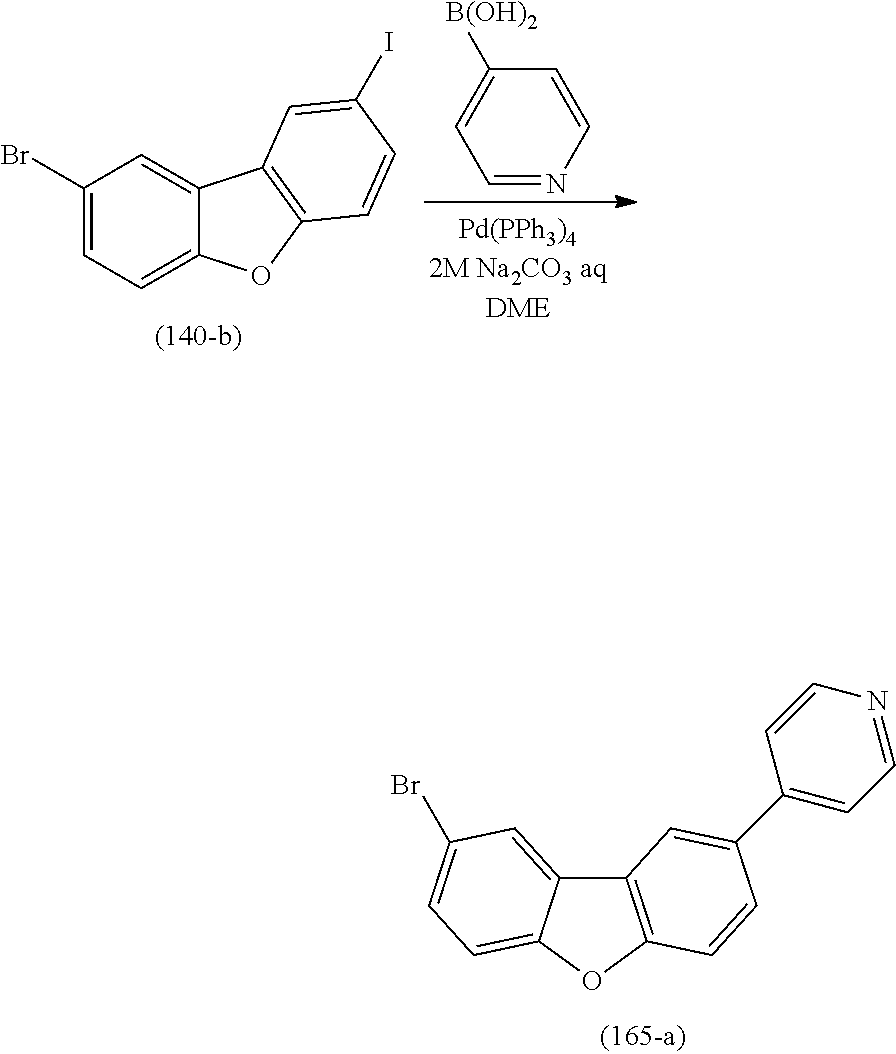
C1(Br)=CC=C2C(=C1)C1=C(O2)C=CC(I)=C1.C1=NC=CC([B(OH)2])=C1.C12=C(OC3=CC=C(Br)C=C13)C=CC(C1=CC=NC=C1)=C2
